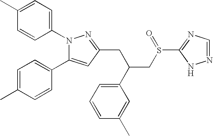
N1(C2=CC=C(C)C=C2)C(C2=CC=C(C)C=C2)=CC(CC(CS(C2=NC=NN2)=O)C2=CC=CC(C)=C2)=N1
